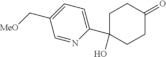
C1=C(C2(O)CCC(=O)CC2)N=CC(C[MeO])=C1
